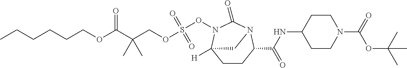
C1CC(C(NC2CCN(C(=O)OC(C)(C)C)CC2)=O)N2C(=O)N(OS(OCC(C(OCCCCCC)=O)(C)C)(=O)=O)C1([H])C2
